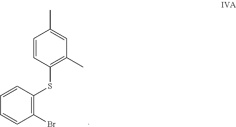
C1=CC(SC2=C(Br)C=CC=C2)=C(C)C=C1C
